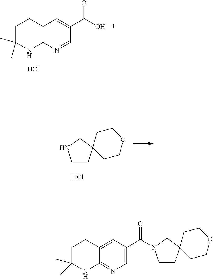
Cl.C12=C(N=CC(C(O)=O)=C1)NC(C)(C)CC2.C1CC2(CN1)CCOCC2.Cl.C12=CC(C(=O)N3CCC4(C3)CCOCC4)=CN=C1NC(C)(C)CC2
